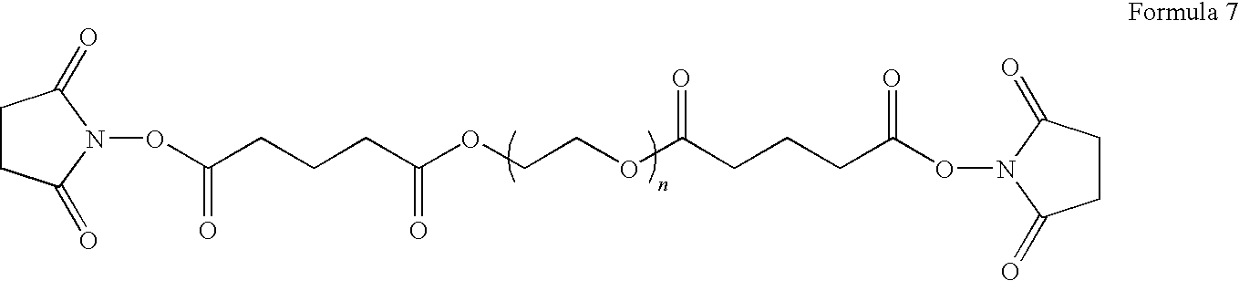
C1CC(=O)N(OC(CCCC(OCCOC(CCCC(ON2C(=O)CCC2=O)=O)=O)=O)=O)C1=O
